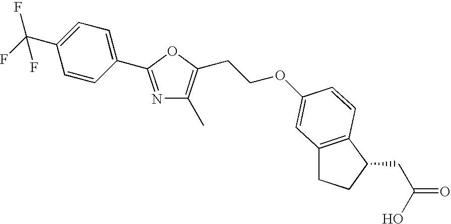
N1=C(C2=CC=C(C(F)(F)F)C=C2)OC(CCOC2=CC3=C(C(CC(O)=O)CC3)C=C2)=C1C
